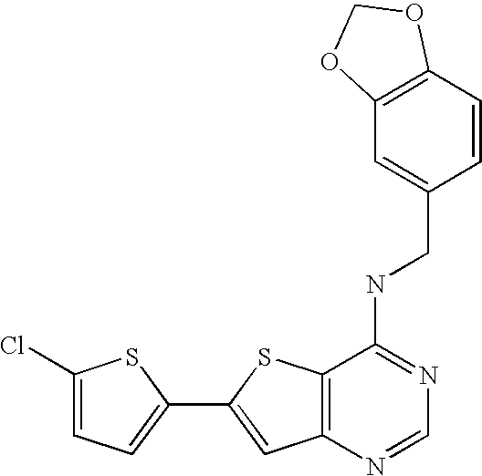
C12=C(N=CN=C1NCC1=CC3=C(C=C1)OCO3)C=C(C1=CC=C(Cl)S1)S2
